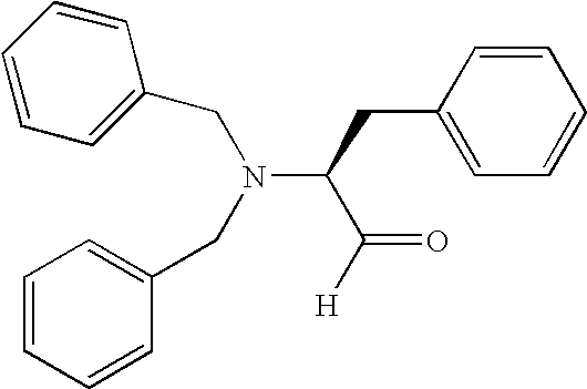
N(C(CC1=CC=CC=C1)C(=O)[H])(CC1=CC=CC=C1)CC1=CC=CC=C1
